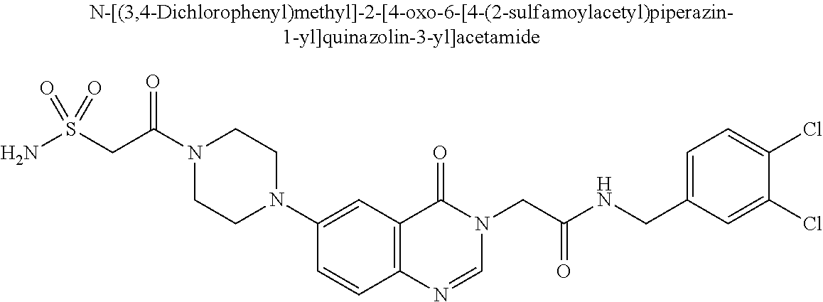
N1(C(CS(N)(=O)=O)=O)CCN(C2=CC3=C(C=C2)N=CN(CC(=O)NCC2=CC=C(Cl)C(Cl)=C2)C3=O)CC1
